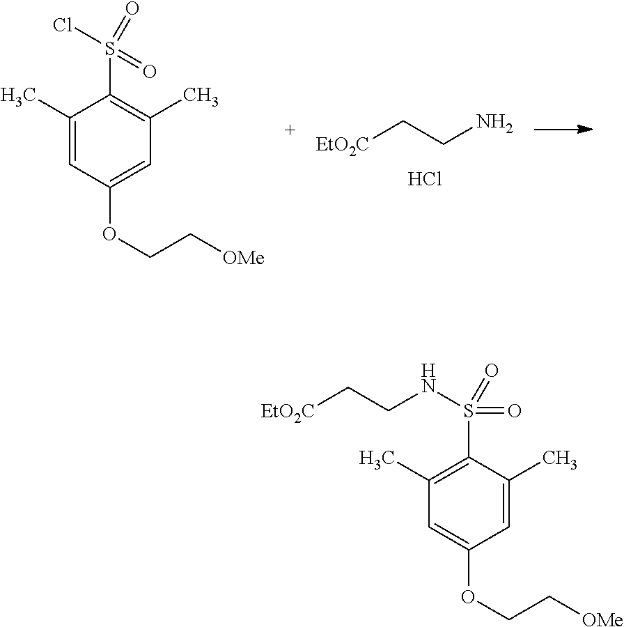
C1(C)=CC(OCC[OMe])=CC(C)=C1S(=O)(Cl)=O.C(CN)[EtO2C].Cl.C1(C)=C(S(=O)(NCC[EtO2C])=O)C(C)=CC(OCC[OMe])=C1
